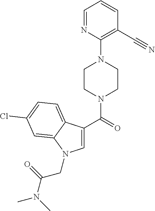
C1=C(C(=O)N2CCN(C3=C(C#N)C=CC=N3)CC2)C2=CC=C(Cl)C=C2N1CC(N(C)C)=O
